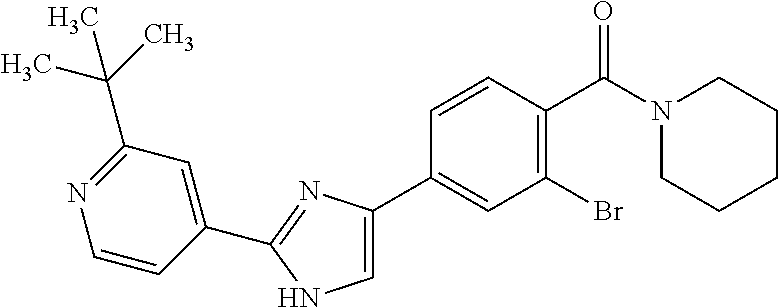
C1(C2=NC(C3=CC(Br)=C(C(N4CCCCC4)=O)C=C3)=CN2)=CC(C(C)(C)C)=NC=C1
